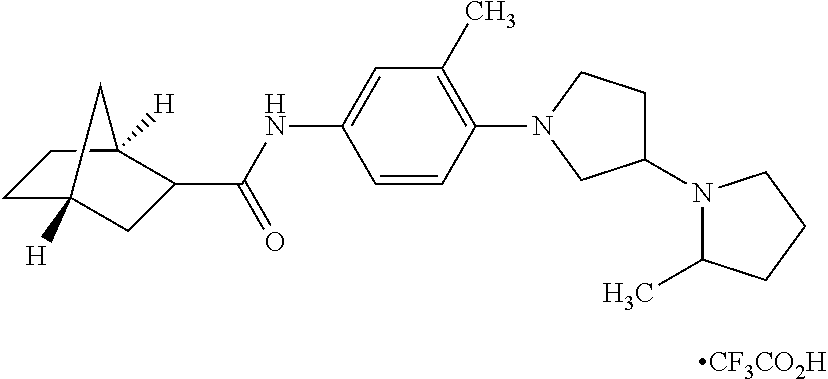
[CF3CO2H].C1=CC(N2CCC(N3C(C)CCC3)C2)=C(C)C=C1NC(=O)C1CC2([H])CCC1([H])C2
